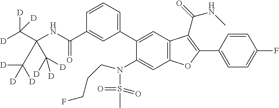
C1=CC=C(C2=CC3=C(C=C2N(S(C)(=O)=O)CCCF)OC(C2=CC=C(F)C=C2)=C3C(NC)=O)C=C1C(NC(C([D])([D])[D])(C([D])([D])[D])C([D])([D])[D])=O
